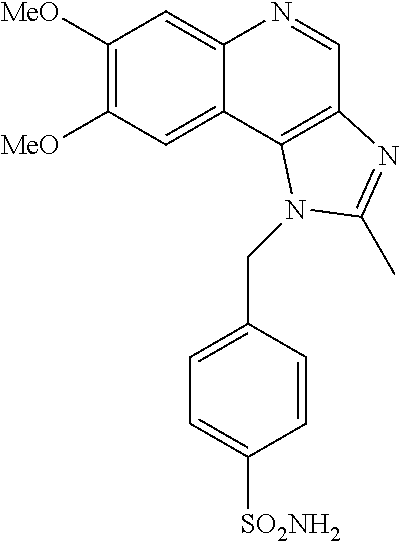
C1([MeO])=C([MeO])C=C2C(=C1)N=CC1=C2N(CC2=CC=C([SO2NH2])C=C2)C(C)=N1
